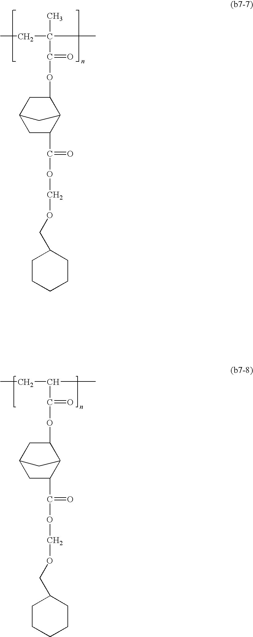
CCC(C)(C)C(=O)OC1CC2CC(C(OCOCC3CCCCC3)=O)C1C2.CCC(C)C(=O)OC1CC2CC(C(OCOCC3CCCCC3)=O)C1C2
